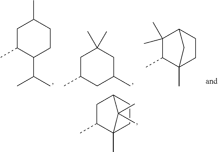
C1C(C)C2(C)CCC1C2(C)C.C1C(C)C(C(C)C)CCC1C.C1C(C)CC(C)CC1(C)C.C1(C)(C)C(C)C2(C)CCC1C2
